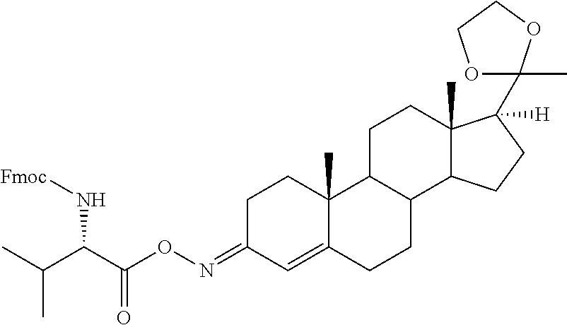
C1C(=NOC(C(C(C)C)N[Fmoc])=O)C=C2C(C)(C1)C1C(CC2)C2C(C)(CC1)C(C1(C)OCCO1)([H])CC2
